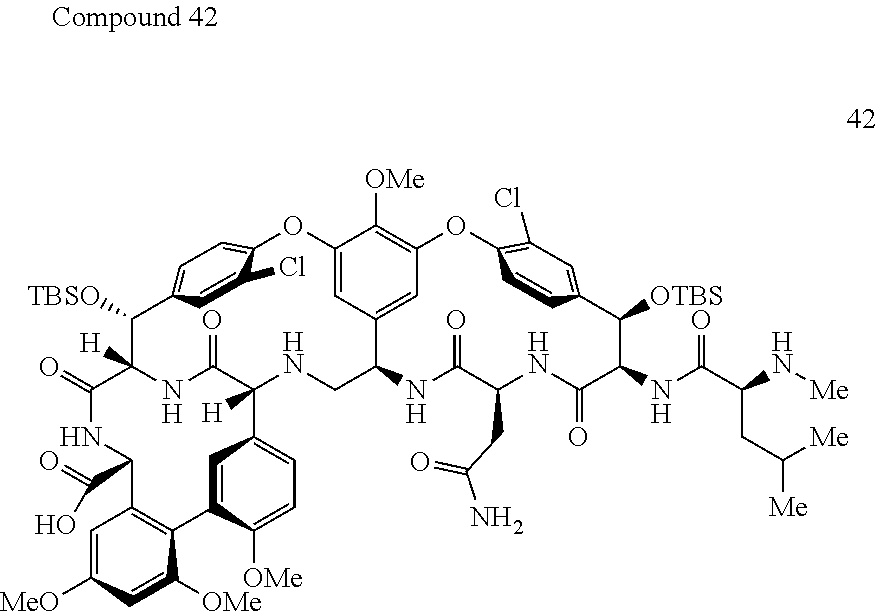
C12([H])NCC3NC(=O)C(CC(=O)N)NC(=O)C(NC(=O)C(N[Me])CC([Me])[Me])C([OTBS])C4=CC(Cl)=C(OC5=C([OMe])C(=CC3=C5)OC3=CC=C(C=C3Cl)C([TBSO])C([H])(NC1=O)C(=O)NC(C(O)=O)C1=C(C([OMe])=CC([MeO])=C1)C1=CC2=CC=C1[OMe])C=C4
